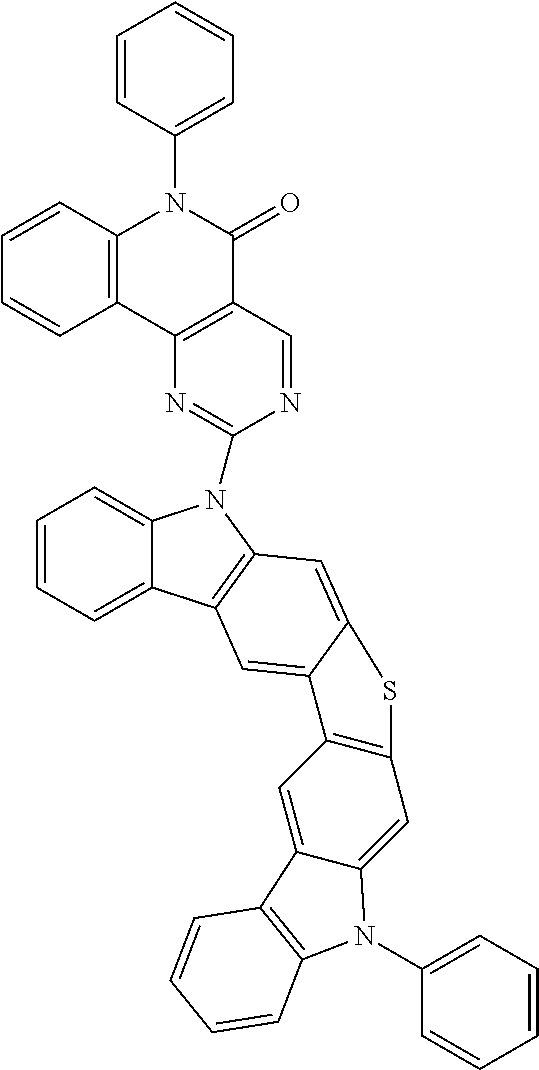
C1=CC=C2C(=C1)N(C1=NC3=C(C=N1)C(=O)N(C1=CC=CC=C1)C1=C3C=CC=C1)C1=C2C=C2C(=C1)SC1=C2C=C2C(=C1)N(C1=CC=CC=C1)C1=C2C=CC=C1
